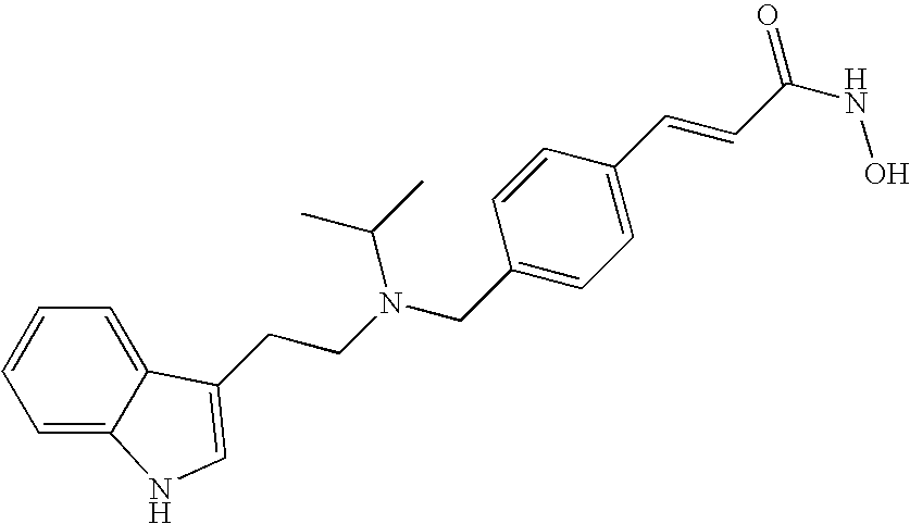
C1=C2C(=CC=C1)C(CCN(CC1=CC=C(C=CC(NO)=O)C=C1)C(C)C)=CN2
